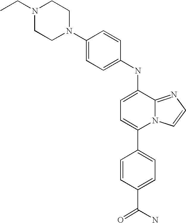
C1(NC2=CC=C(C3=CC=C(C(N)=O)C=C3)N3C2=NC=C3)=CC=C(N2CCN(CC)CC2)C=C1
